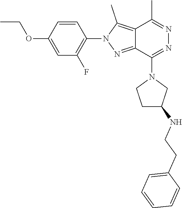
C12=C(C)N(C3=C(F)C=C(OCC)C=C3)N=C1C(N1CCC(NCCC3=CC=CC=C3)C1)=NN=C2C
